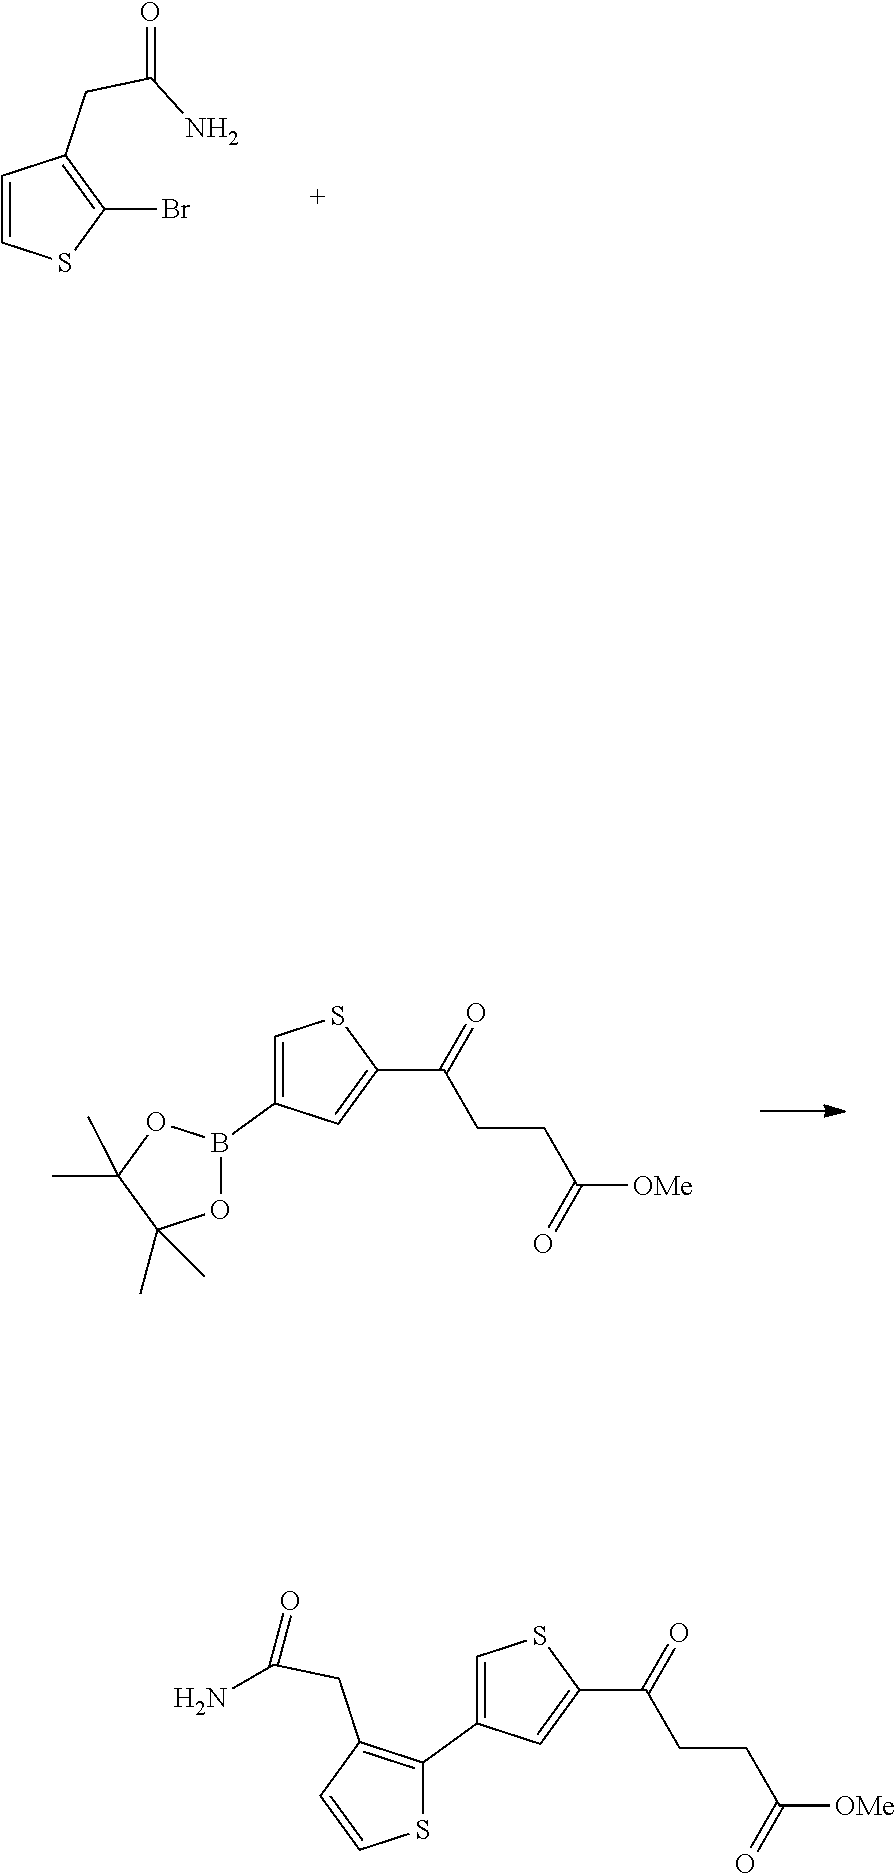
C1=C(C2=C(CC(=O)N)C=CS2)C=C(C(=O)CCC([OMe])=O)S1.C1=C(B2OC(C)(C)C(C)(C)O2)C=C(C(=O)CCC([OMe])=O)S1.C1=CC(CC(=O)N)=C(Br)S1
